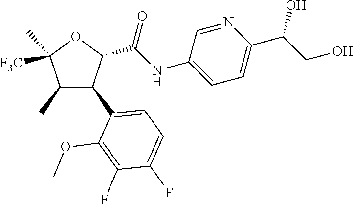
C1(C)C(C2=CC=C(F)C(F)=C2OC)C(C(NC2=CC=C(C(CO)O)N=C2)=O)OC1(C)[F3C]
